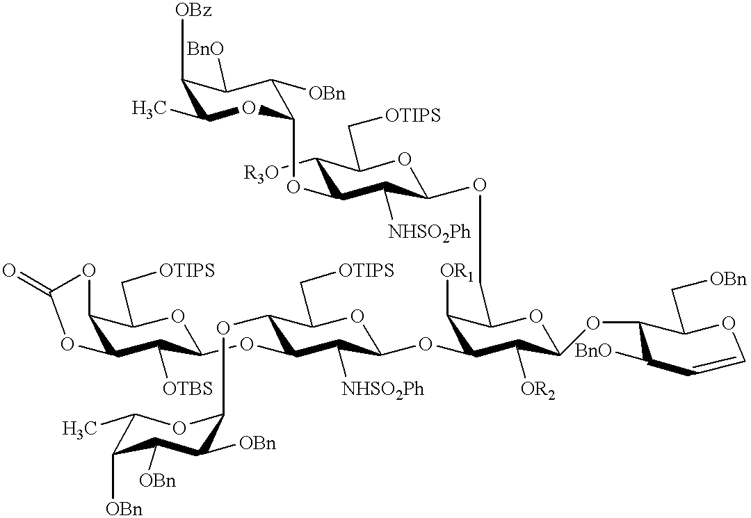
O=C1OC2C(C([OTBS])C(OC3C([NHSO2Ph])C(OC4C([OR1])C(COC5C([NHSO2Ph])C(OC6OC(C)C([OBz])C([BnO])C6[OBn])C([R3O])C(C[OTIPS])O5)OC(OC5C(C[OBn])OC=CC5[BnO])C4[OR2])OC(C[OTIPS])C3OC3C([OBn])C([OBn])C([OBn])C(C)O3)OC2C[OTIPS])O1
